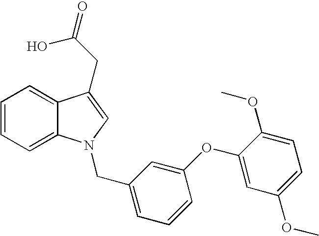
C1=CC=C2C(=C1)C(CC(O)=O)=CN2CC1=CC=CC(OC2=CC(OC)=CC=C2OC)=C1
